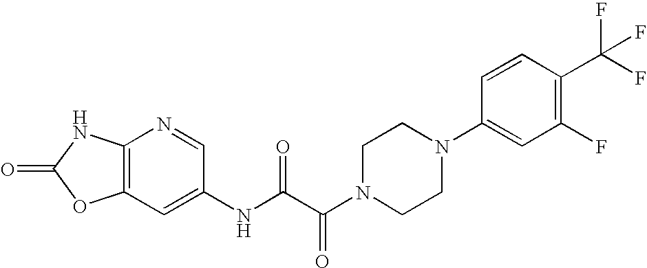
C12=C(C=C(NC(C(N3CCN(C4=CC(F)=C(C(F)(F)F)C=C4)CC3)=O)=O)C=N1)OC(=O)N2
